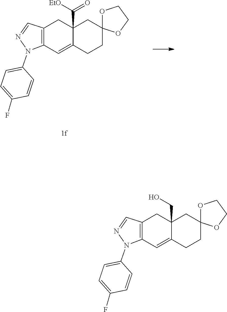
C1=C(N2C3=C(C=N2)CC2(C([EtO])=O)CC4(CCC2=C3)OCCO4)C=CC(F)=C1.C1=C(N2C3=C(C=N2)CC2(CO)CC4(CCC2=C3)OCCO4)C=CC(F)=C1
